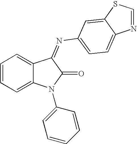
C1=CC=C2C(=C1)C(=NC1=CC=C3N=CSC3=C1)C(=O)N2C1=CC=CC=C1
